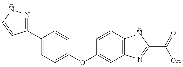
C1(C2=CC=C(OC3=CC4=C(C=C3)NC(C(=O)O)=N4)C=C2)=NNC=C1
